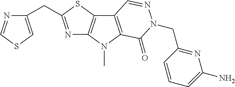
N1=C(CC2=CSC=N2)SC2=C1N(C)C1=C2C=NN(CC2=NC(N)=CC=C2)C1=O
